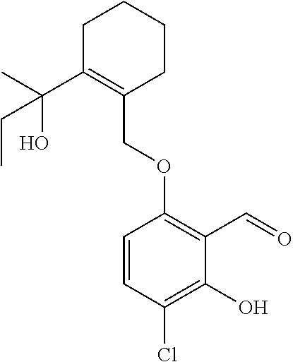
C1C(C(C)(O)CC)=C(COC2=C(C=O)C(O)=C(Cl)C=C2)CCC1
